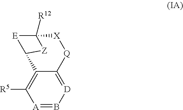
[A]1=B[D]=C2C(=C1[R5])C1[E]C([R12])([X][Q]2)[Z]1
